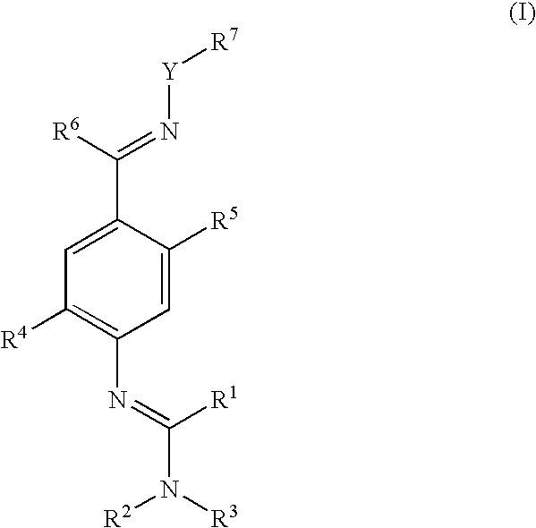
C1=C([R5])C(C(=N[Y][R7])[R6])=CC([R4])=C1N=C([R1])N([R2])[R3]
